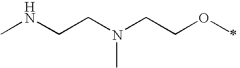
CNCCN(CCOC)C
